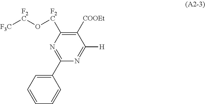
[F3C][F2C]O[F2C]C1=C([COOEt])C([H])=NC(C2=CC=CC=C2)=N1
